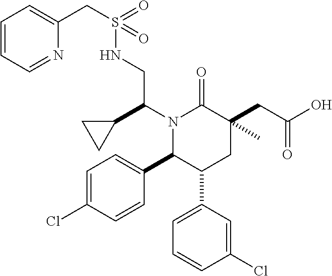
C1=C(Cl)C=CC(C2C(C3=CC=CC(Cl)=C3)CC(C)(CC(O)=O)C(=O)N2C(C2CC2)CNS(CC2=CC=CC=N2)(=O)=O)=C1
